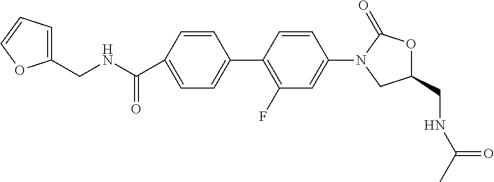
C1(CNC(=O)C)OC(=O)N(C2=CC(F)=C(C3=CC=C(C(NCC4=CC=CO4)=O)C=C3)C=C2)C1
